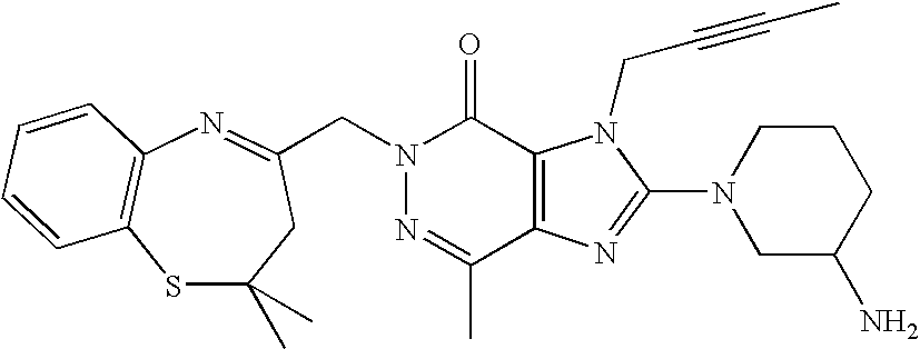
N1=C(C)C2=C(C(=O)N1CC1=NC3=C(SC(C)(C)C1)C=CC=C3)N(CC#CC)C(N1CC(N)CCC1)=N2
